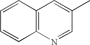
C12=C(N=CC(C)=C1)C=CC=C2
